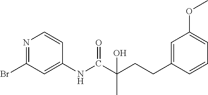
N1=C(Br)C=C(NC(C(CCC2=CC(OC)=CC=C2)(C)O)=O)C=C1
